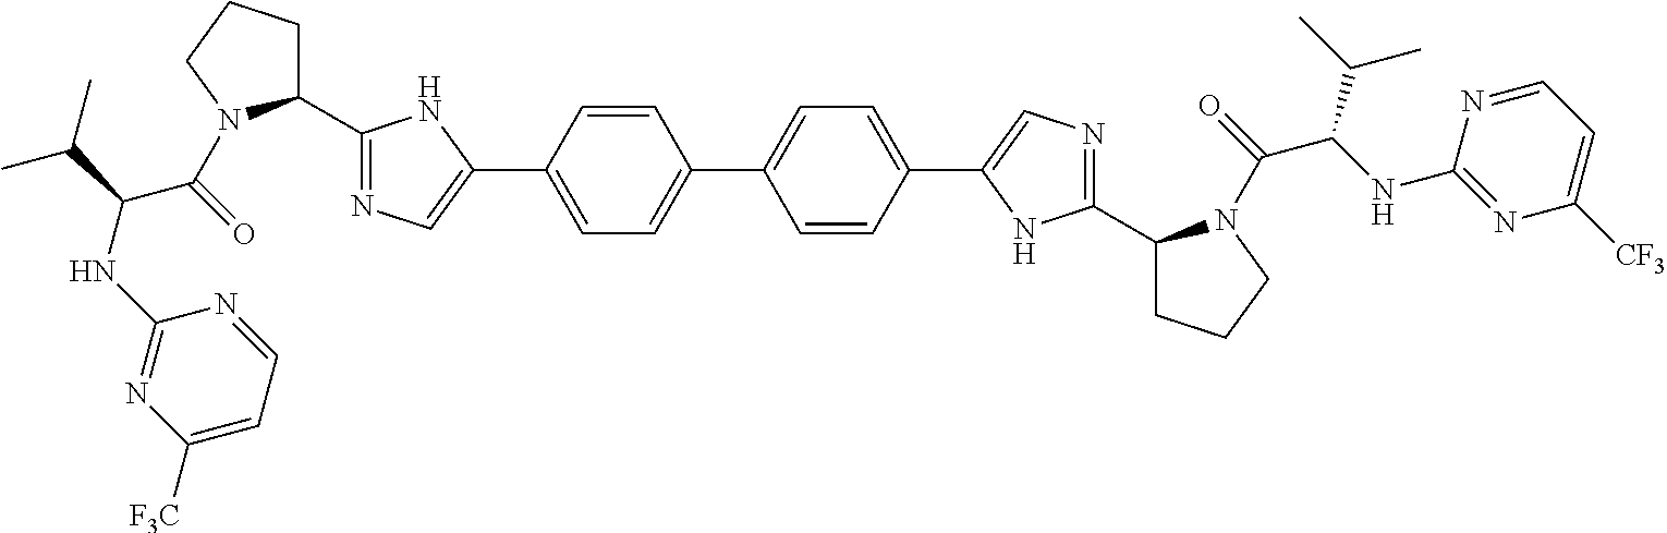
C1(C2CCCN2C(=O)C(C(C)C)NC2=NC([F3C])=CC=N2)=NC=C(C2=CC=C(C3=CC=C(C4=CN=C(C5CCCN5C(=O)C(NC5=NC([CF3])=CC=N5)C(C)C)N4)C=C3)C=C2)N1
